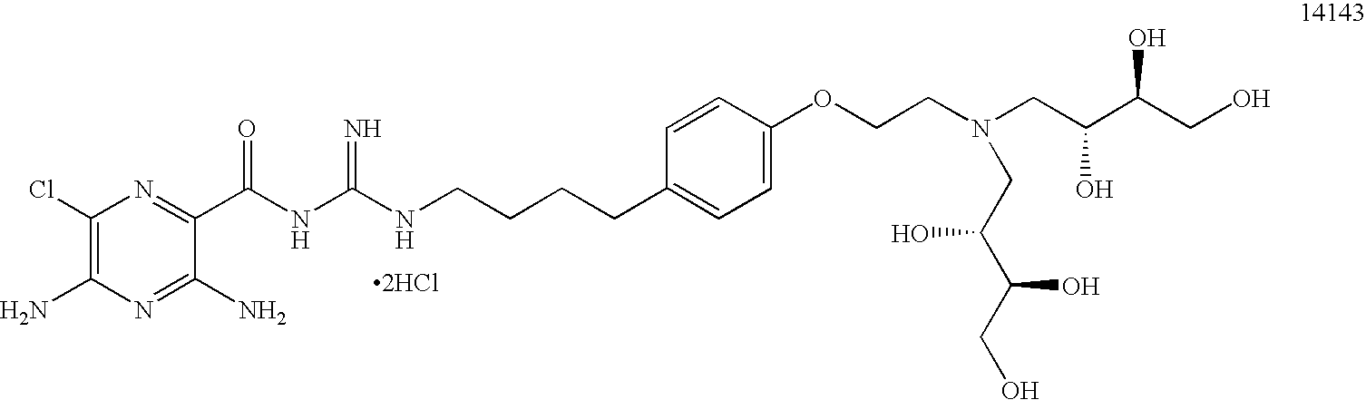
C1(Cl)=C(N)N=C(N)C(C(NC(NCCCCC2=CC=C(OCCN(CC(C(CO)O)O)CC(C(CO)O)O)C=C2)=N)=O)=N1.[2HCl]
